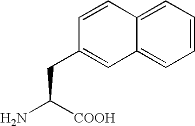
C1=C2C(=CC=C1)C=C(CC(N)[COOH])C=C2
